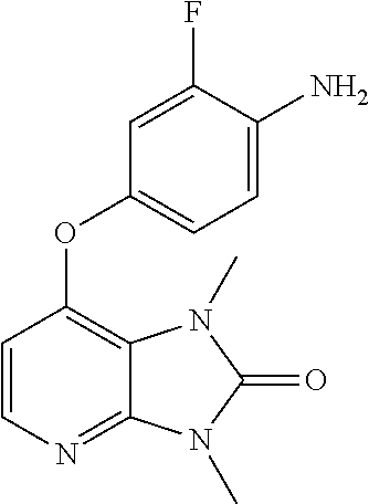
C1(F)=CC(OC2=C3C(=NC=C2)N(C)C(=O)N3C)=CC=C1N
